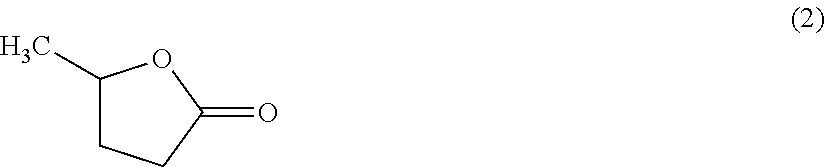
C1(C)CCC(=O)O1
